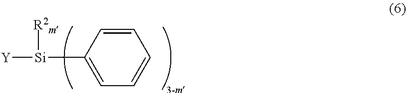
[Y][Si](C1=CC=CC=C1)[R2m]
